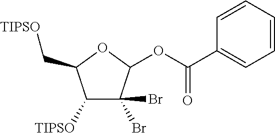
C1([TIPSO])C(Br)(Br)C(OC(C2=CC=CC=C2)=O)OC1C[TIPSO]
